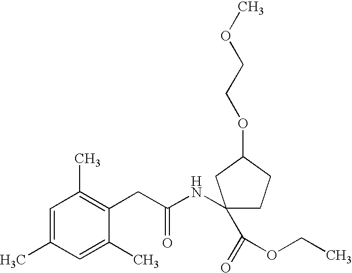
C1=C(C)C=C(C)C(CC(NC2(C(=O)OCC)CCC(OCCOC)C2)=O)=C1C
